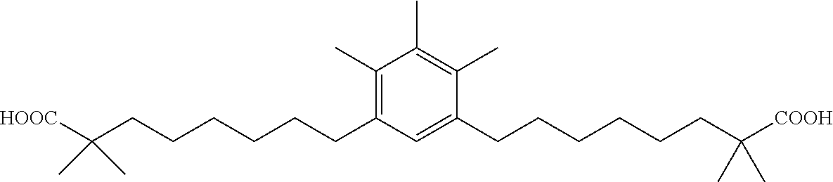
C1(C)=C(CCCCCCC(C)(C)[HOOC])C=C(CCCCCCC(C)(C)[COOH])C(C)=C1C
